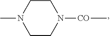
CN1CCN([CO]C)CC1
